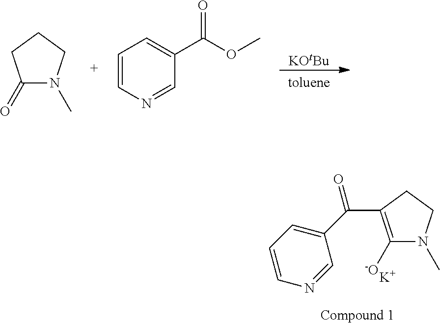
[KOtBu].[toluene].C1(=O)N(C)CCC1.C1=CN=CC(C(OC)=O)=C1.C1([-O])=C(C(C2=CC=CN=C2)=O)CCN1C.[K]
